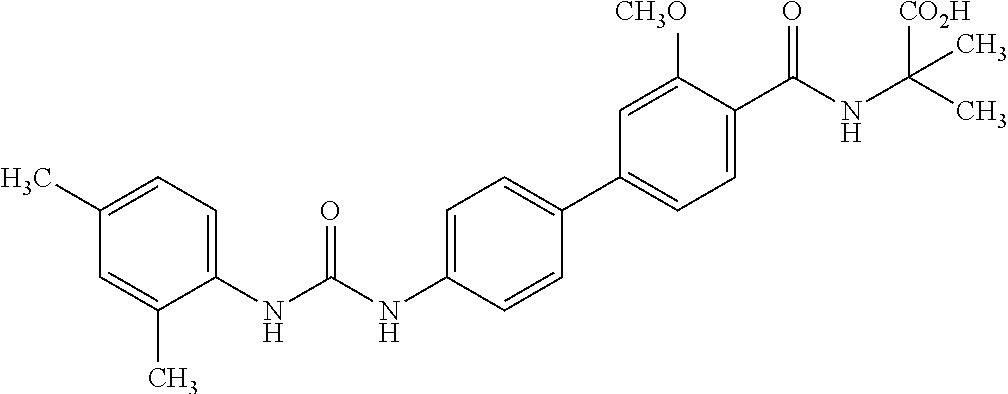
C1(C)=CC=C(NC(NC2=CC=C(C3=CC=C(C(NC(C)([CO2H])C)=O)C([CH3O])=C3)C=C2)=O)C(C)=C1
